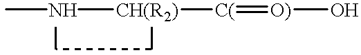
CN[CH(R2)][C(]=[O)]O
